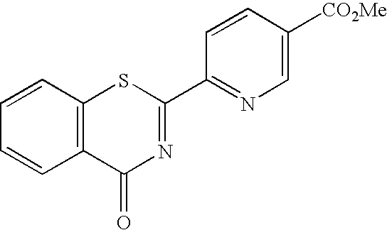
C1=CC2=C(C=C1)C(=O)N=C(C1=NC=C([CO2Me])C=C1)S2
